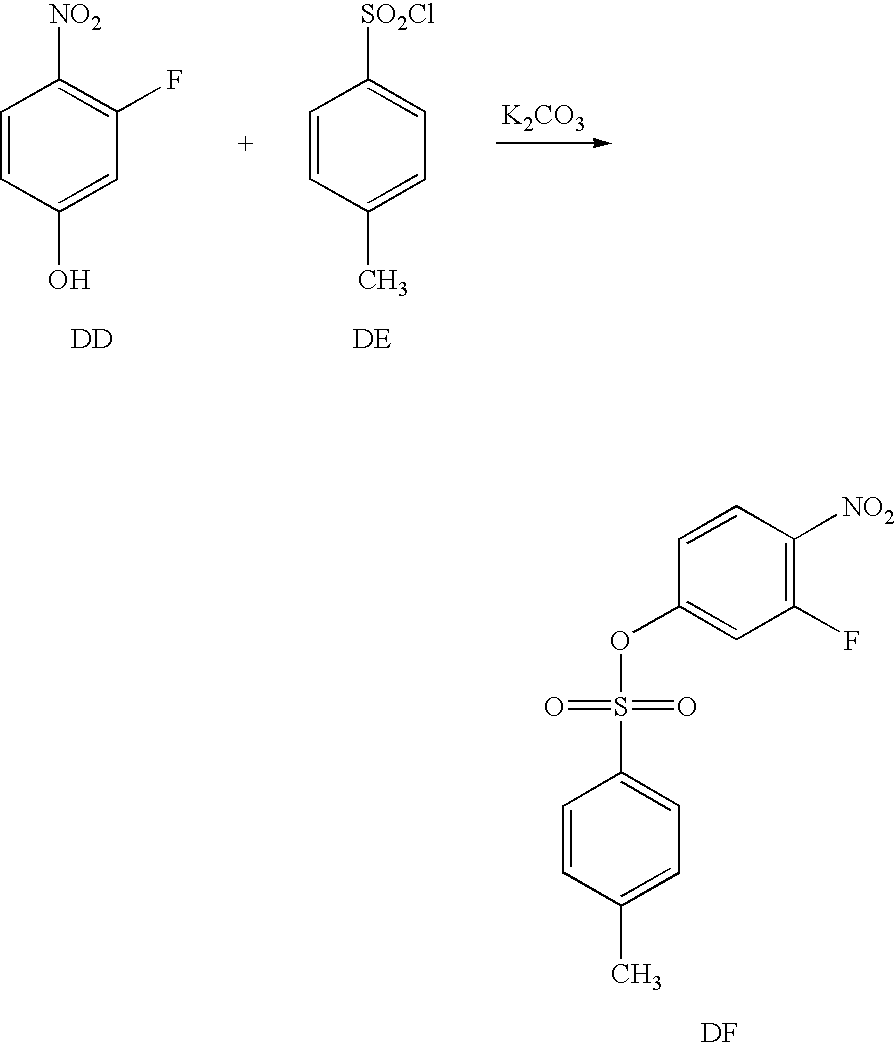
C1=CC(C)=CC=C1S(OC1=CC(F)=C([NO2])C=C1)(=O)=O.[DF].C1=CC(O)=CC(F)=C1[NO2].[DD].C1=CC(C)=CC=C1[SO2Cl].[DE].[K2CO3]
